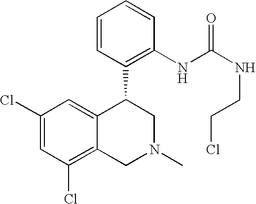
C1(Cl)=CC(Cl)=C2C(=C1)C(C1=C(NC(NCCCl)=O)C=CC=C1)CN(C)C2
